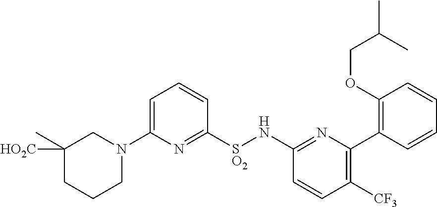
C1([SO2]NC2=NC(C3=C(OCC(C)C)C=CC=C3)=C([CF3])C=C2)=NC(N2CC([HO2C])(C)CCC2)=CC=C1
